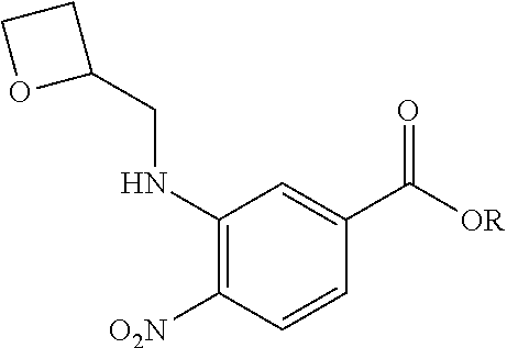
C1(NCC2CCO2)=C([O2N])C=CC(C([OR])=O)=C1
